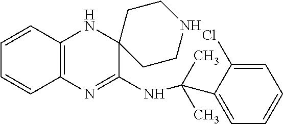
C12=C(N=C(NC(C)(C)C3=CC=CC=C3Cl)C3(N1)CCNCC3)C=CC=C2
